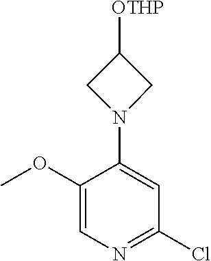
C1(OC)=CN=C(Cl)C=C1N1CC([OTHP])C1
